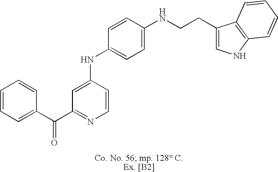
C1=C(NC2=CC=C(NCCC3=CNC4=C3C=CC=C4)C=C2)C=CN=C1C(=O)C1=CC=CC=C1
